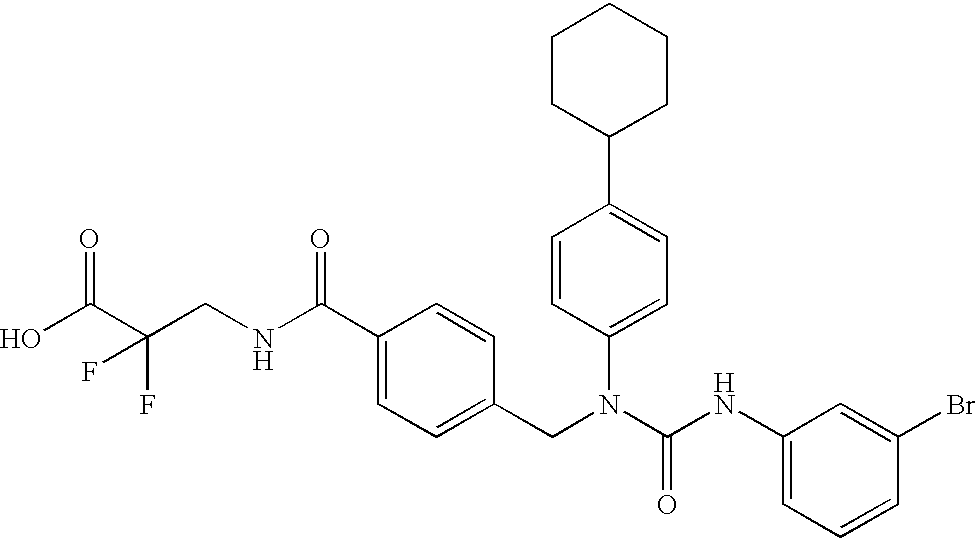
OC(C(CNC(C1=CC=C(CN(C(NC2=CC=CC(Br)=C2)=O)C2=CC=C(C3CCCCC3)C=C2)C=C1)=O)(F)F)=O
